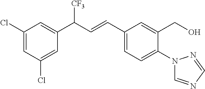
C1(Cl)=CC(Cl)=CC(C([CF3])C=CC2=CC=C(N3C=NC=N3)C(CO)=C2)=C1
